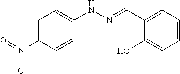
C1=C([N+](=O)[O-])C=CC(NN=CC2=CC=CC=C2O)=C1
